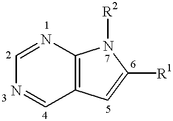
C1=NC2=C(C=N1)C=C([R1])N2[R2]
